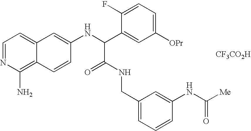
C1=NC(N)=C2C(=C1)C=C(NC(C1=CC([OPr])=CC=C1F)C(=O)NCC1=CC=CC(NC([Me])=O)=C1)C=C2.[CF3CO2H]
